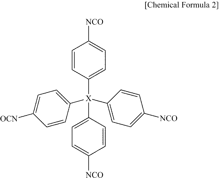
C1=CC([X](C2=CC=C([NCO])C=C2)(C2=CC=C([NCO])C=C2)C2=CC=C([OCN])C=C2)=CC=C1[NCO]
